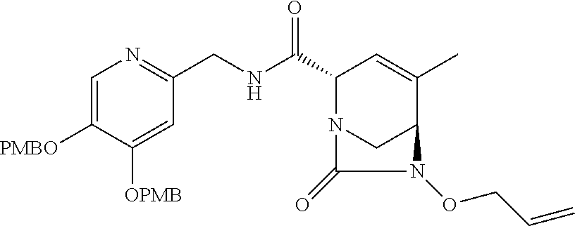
N(C(C1N2CC(C(C)=C1)N(OCC=C)C2=O)=O)CC1=NC=C([PMBO])C([OPMB])=C1
